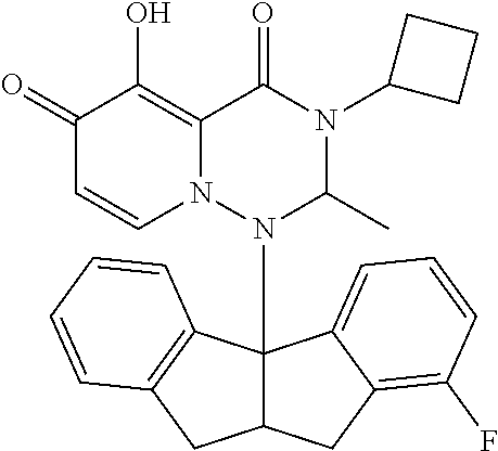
C1(=O)C=CN2C(=C1O)C(=O)N(C1CCC1)C(C)N2C12C(CC3=C(F)C=CC=C13)CC1=C2C=CC=C1
